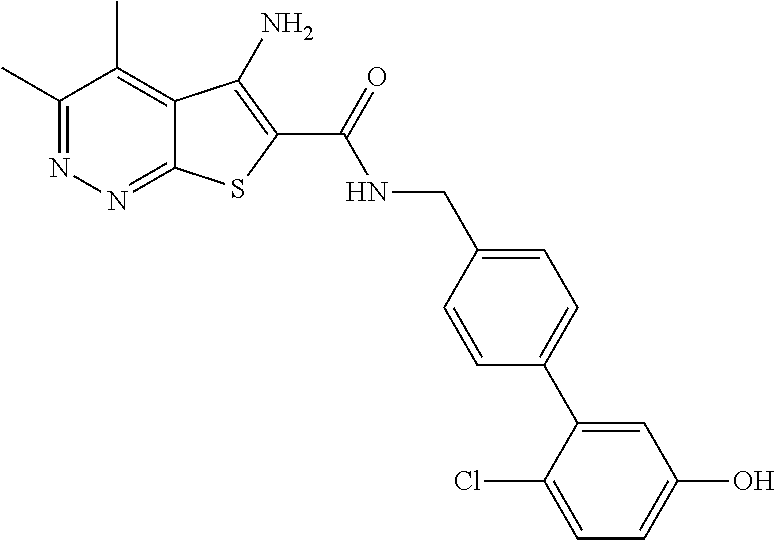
C1(C)=NN=C2C(=C1C)C(N)=C(C(=O)NCC1=CC=C(C3=CC(O)=CC=C3Cl)C=C1)S2
